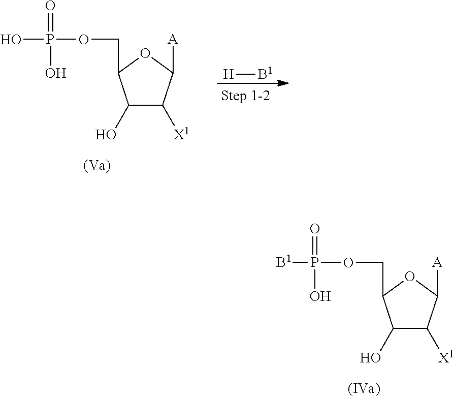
C1(O)C([X1])C([A])OC1COP(O)(=O)O.[H][B1].C1(O)C([X1])C([A])OC1COP([B1])(=O)O
